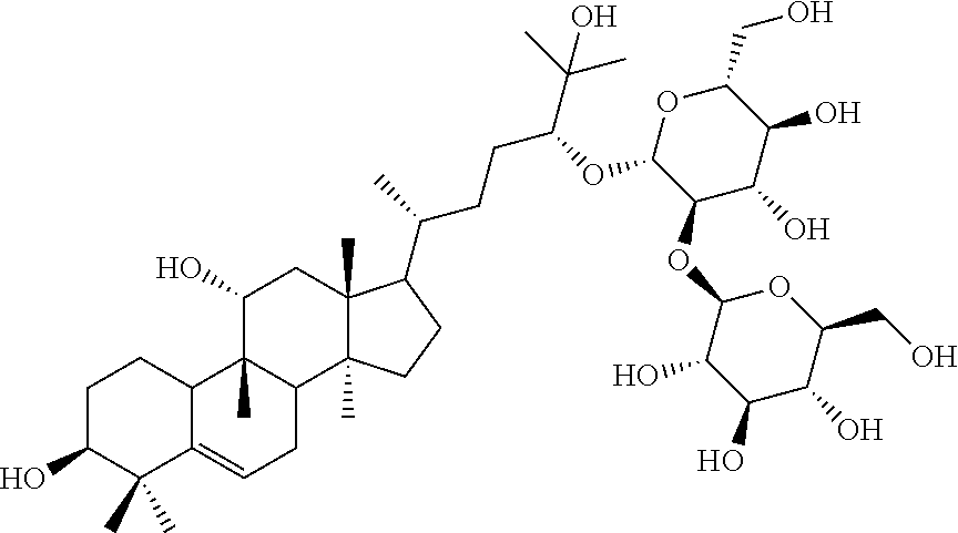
OC1C(C)(C)C2=CCC3C(C)(C2CC1)C(O)CC1(C)C3(C)CCC1C(CCC(OC1C(OC2C(O)C(O)C(O)C(CO)O2)C(O)C(O)C(CO)O1)C(C)(C)O)C
